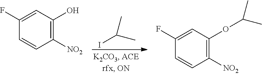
IC(C)C.C1(F)=CC(O)=C([NO2])C=C1.C1(F)=CC(OC(C)C)=C([NO2])C=C1
